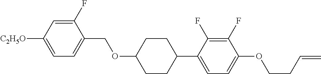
C1(F)=CC([C2H5O])=CC=C1COC1CCC(C2=CC=C(OCCC=C)C(F)=C2F)CC1
